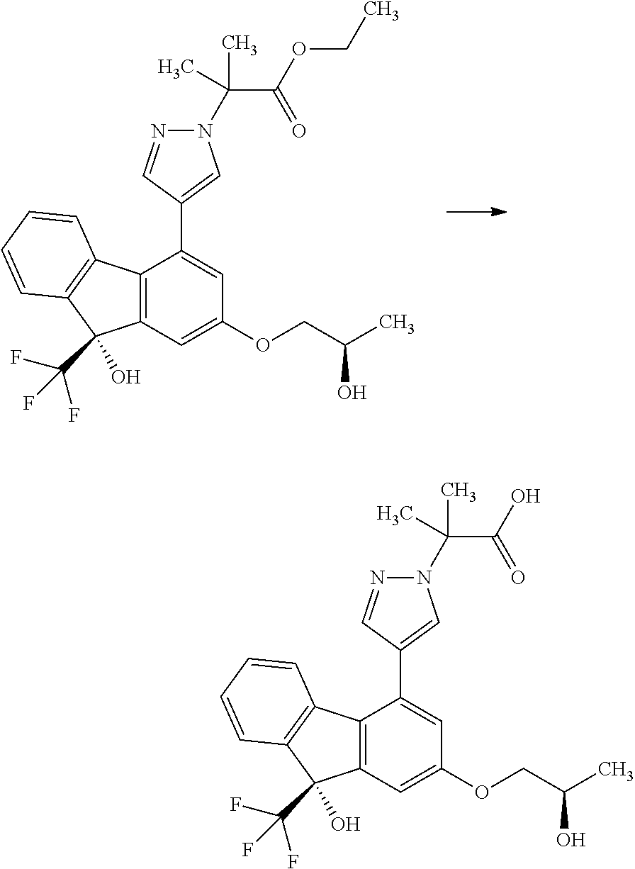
N1(C(C(=O)OCC)(C)C)N=CC(C2=CC(OCC(O)C)=CC3=C2C2=C(C3(C(F)(F)F)O)C=CC=C2)=C1.N1(C(C(=O)O)(C)C)N=CC(C2=CC(OCC(O)C)=CC3=C2C2=C(C3(C(F)(F)F)O)C=CC=C2)=C1
